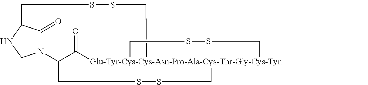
O=C1C2CSSC[Glu-Tyr-Cys-Cys-Asn-Pro-Ala-Cys-Thr-Gly-Cys-Tyr]13(CSSC3)CSSCC1C(=O)N2CN1
